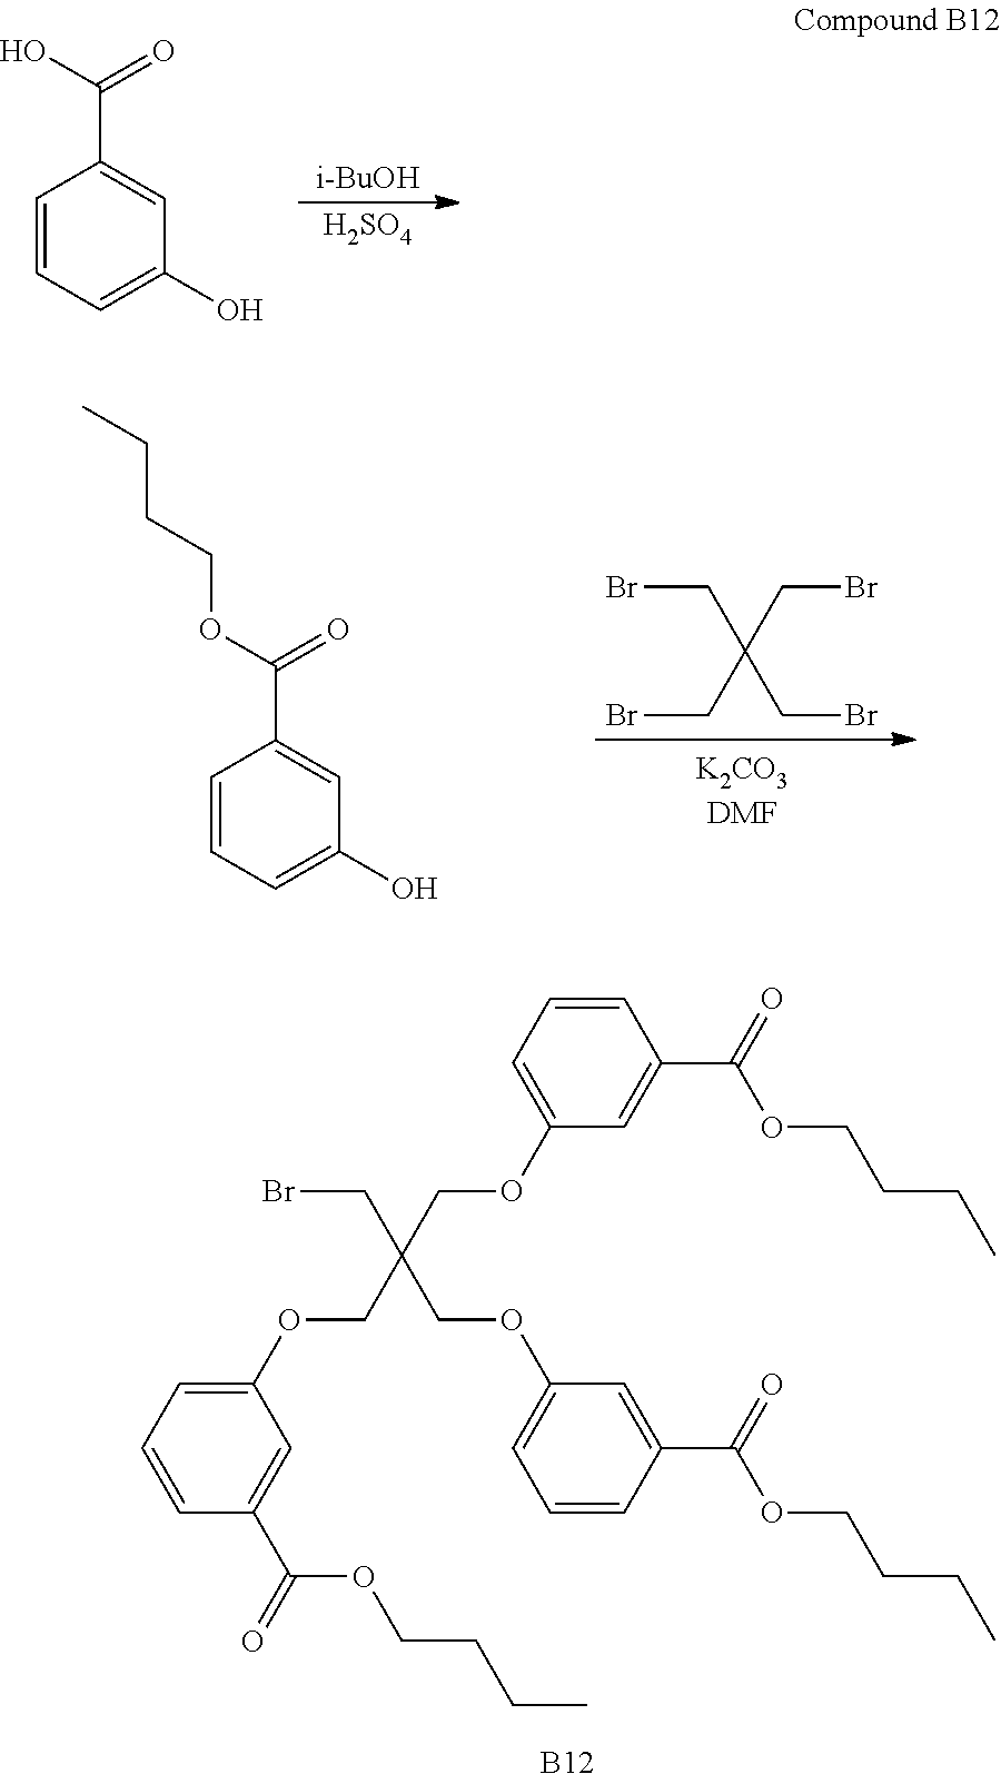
C1=CC=C(O)C=C1C(O)=O.[i-BuOH].[H2SO4].C1=CC=C(O)C=C1C(OCCCC)=O.C(Br)C(CBr)(CBr)CBr.C1=CC=C(OCC(CBr)(COC2=CC=CC(C(=O)OCCCC)=C2)COC2=CC=CC(C(=O)OCCCC)=C2)C=C1C(=O)OCCCC.[B12]
